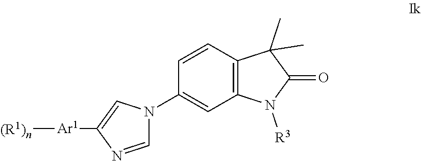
[(R1)n][Ar1]C1=CN(C2=CC3=C(C=C2)C(C)(C)C(=O)N3[R3])C=N1
